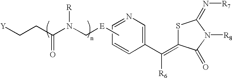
C[E]CN(C(CC[Y])=O)[R].C1=NC=C(C(=C2SC(=N[R7])N([R8])C2=O)[R6])C=C1
